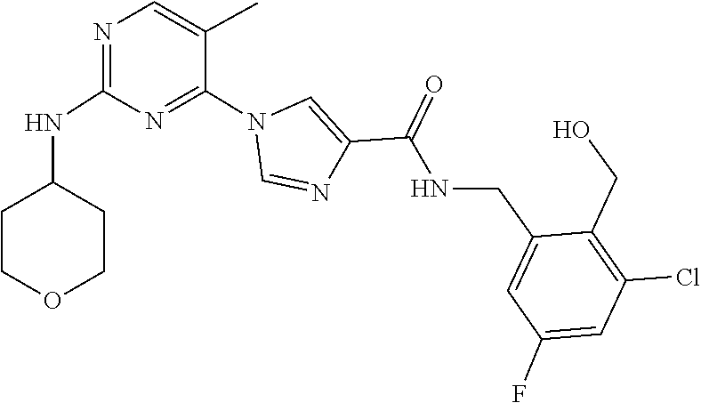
N1(C2=NC(NC3CCOCC3)=NC=C2C)C=NC(C(NCC2=CC(F)=CC(Cl)=C2CO)=O)=C1
